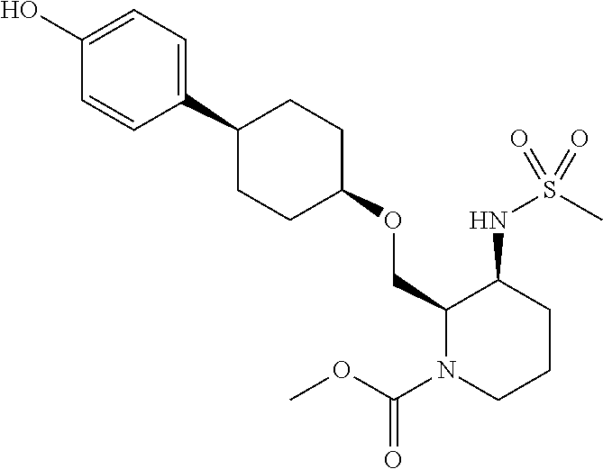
O(CC1N(C(OC)=O)CCCC1NS(C)(=O)=O)C1CCC(C2=CC=C(O)C=C2)CC1
